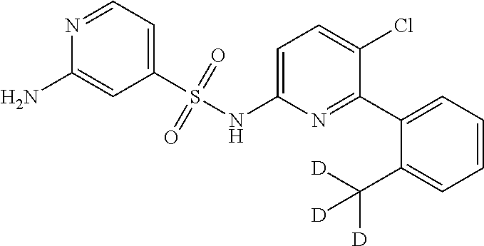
N1=CC=C(S(NC2=CC=C(Cl)C(C3=CC=CC=C3C([D])([D])[D])=N2)(=O)=O)C=C1N
